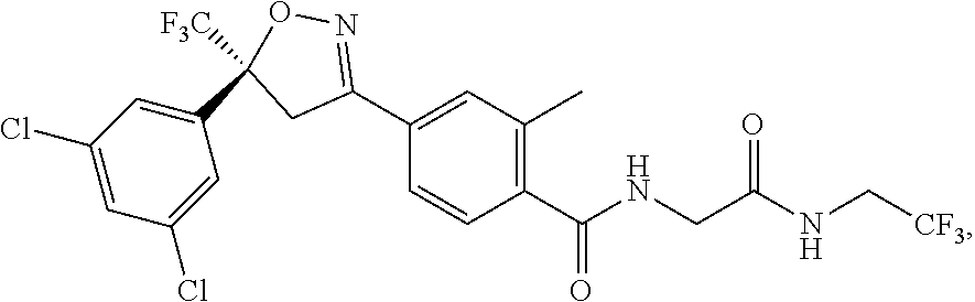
C(NCC(NC[CF3])=O)(C1=C(C)C=C(C2=NOC([F3C])(C3=CC(Cl)=CC(Cl)=C3)C2)C=C1)=O
